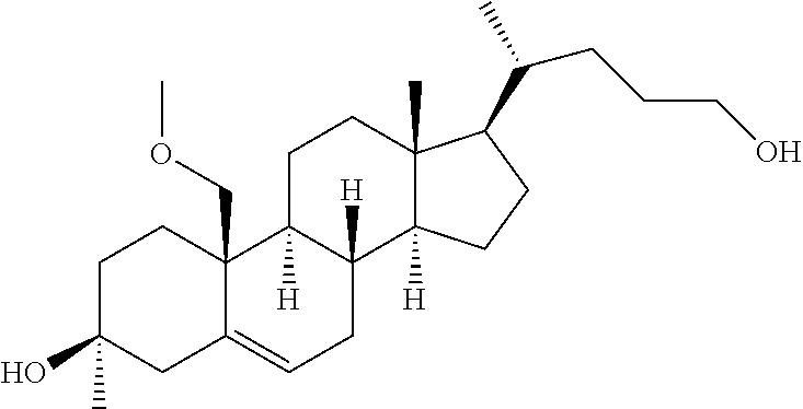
C1C(O)(C)CC2=CCC3([H])C([H])(C2(COC)C1)CCC1(C)C3([H])CCC1C(C)CCCO
